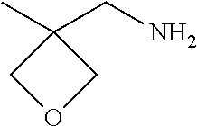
CC1(CN)COC1
